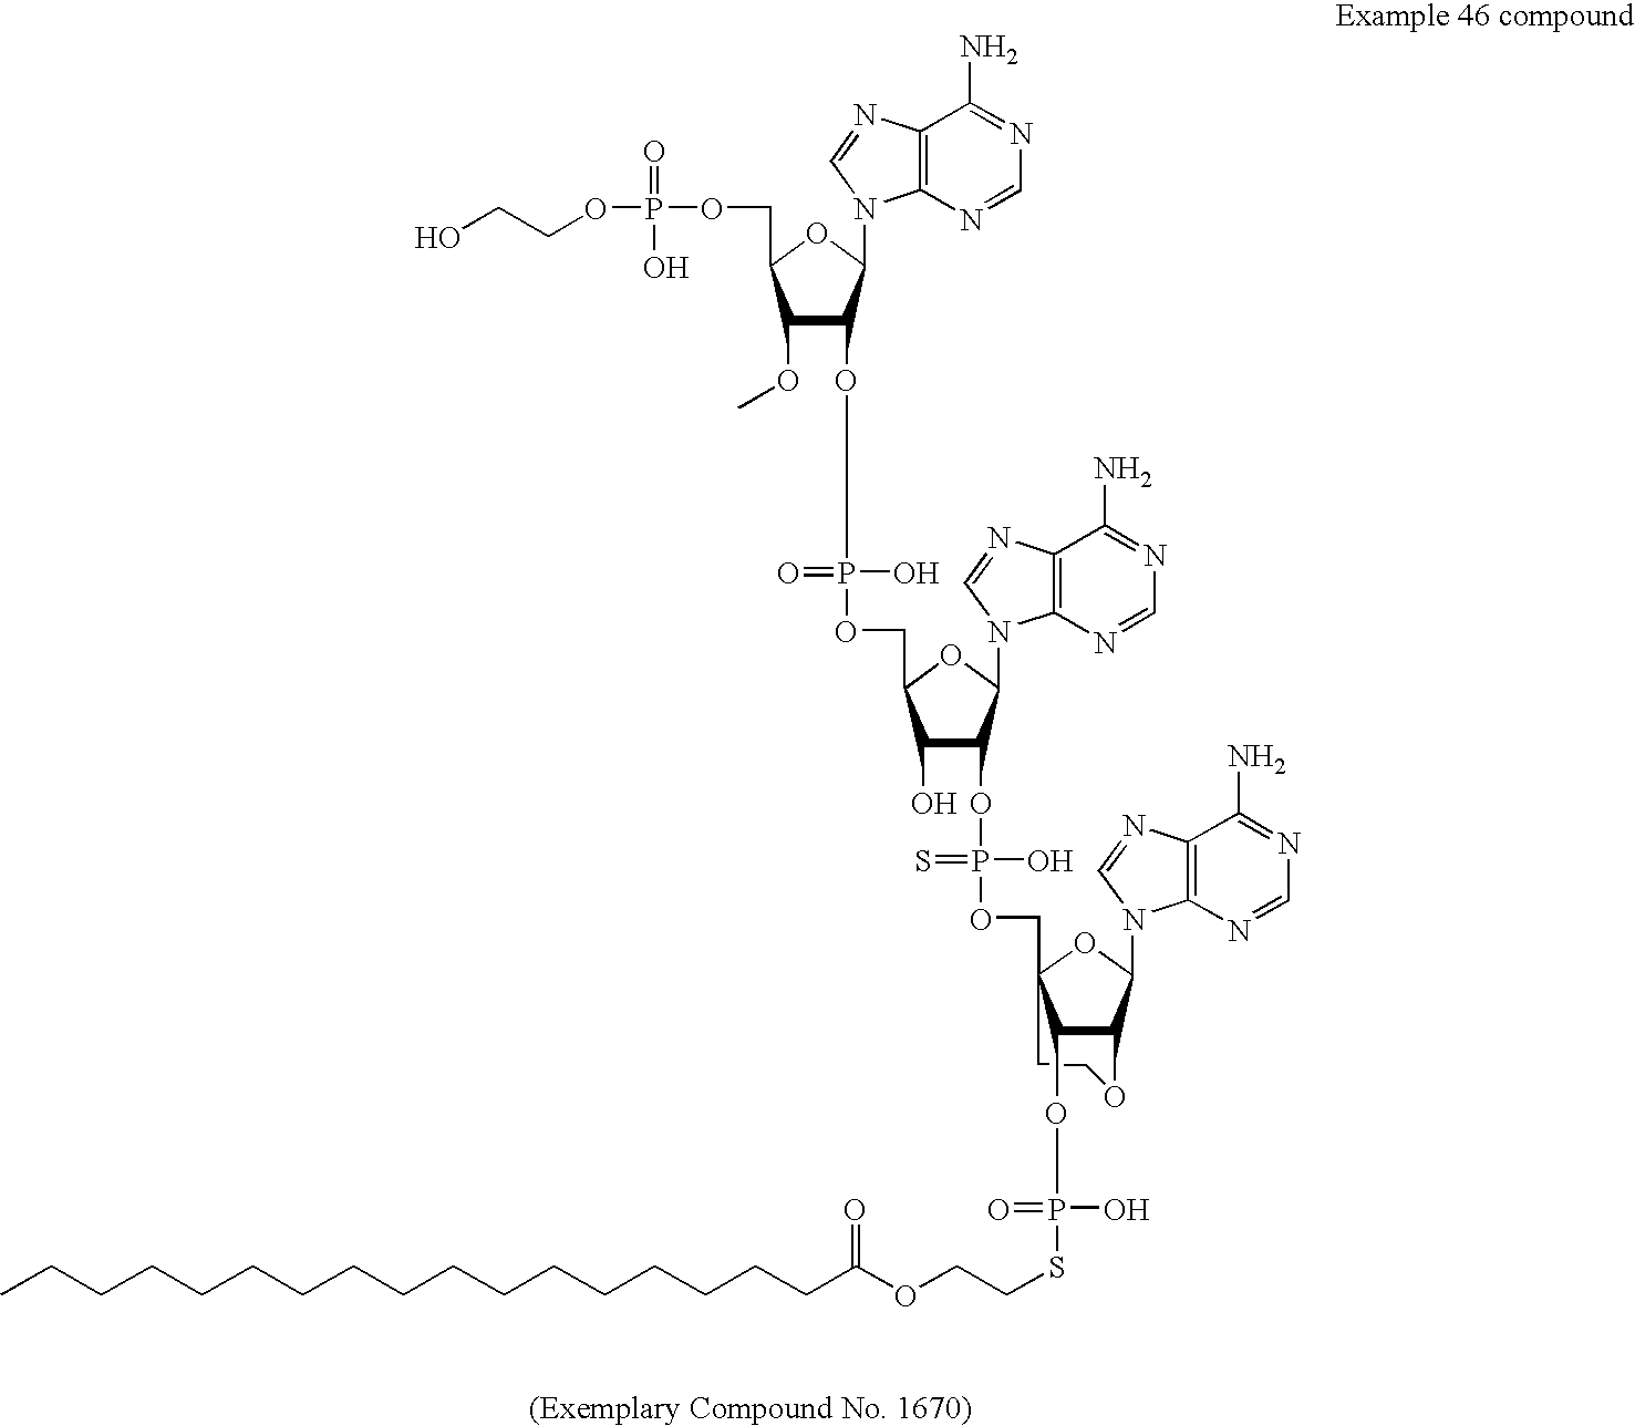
C1COC2C(OP(=O)(SCCOC(CCCCCCCCCCCCCCCCC)=O)O)C1(COP(O)(OC1C(O)C(COP(O)(OC3C(OC)C(COP(=O)(O)OCCO)OC3N3C4=C(C(N)=NC=N4)N=C3)=O)OC1N1C3=C(C(N)=NC=N3)N=C1)=S)OC2N1C2=C(C(N)=NC=N2)N=C1
